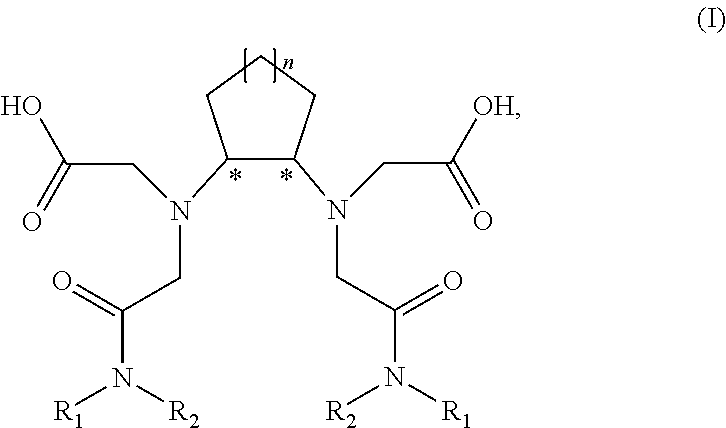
C1(N(CC(=O)O)CC(N([R1])[R2])=O)C(N(CC([OH])=O)CC(=O)N([R2])[R1])CCC1
